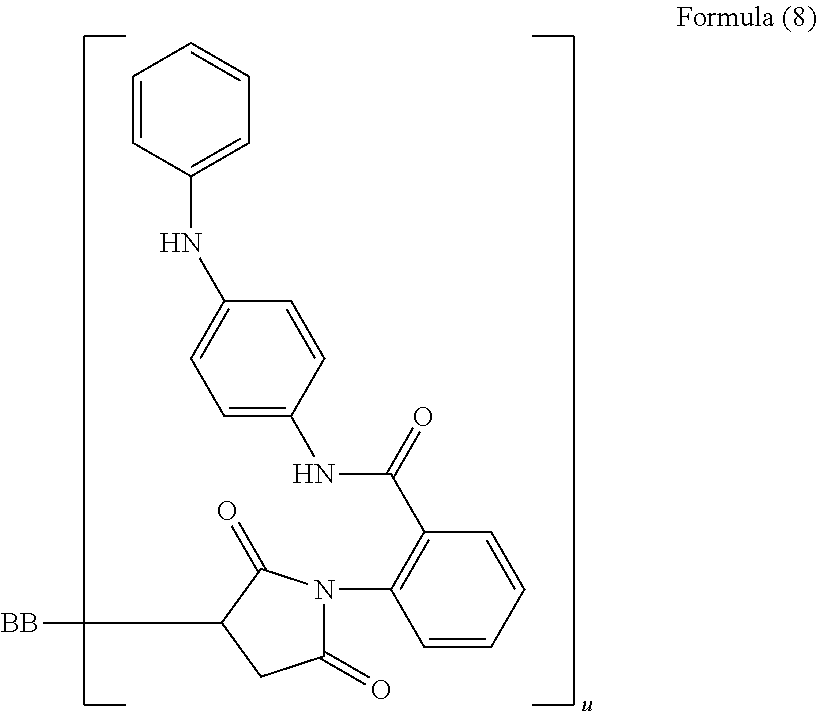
C1=CC=CC(C(=O)NC2=CC=C(NC3=CC=CC=C3)C=C2)=C1N1C(=O)CC([BB])C1=O
